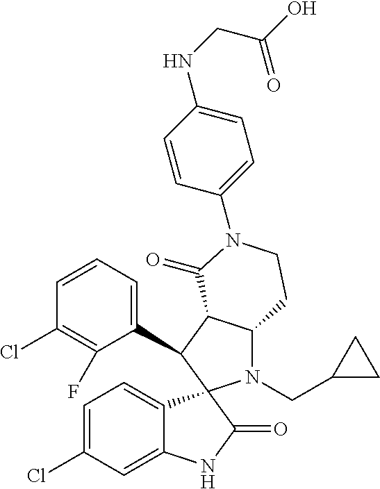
C1(C2C3C(N(CC4CC4)C24C2=CC=C(Cl)C=C2NC4=O)CCN(C2=CC=C(NCC(O)=O)C=C2)C3=O)=CC=CC(Cl)=C1F
